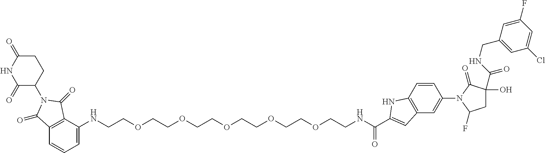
C12=C(C(NCCOCCOCCOCCOCCOCCNC(=O)C3=CC4=C(C=CC(N5C(=O)C(C(NCC6=CC(Cl)=CC(F)=C6)=O)(O)CC5F)=C4)N3)=CC=C1)C(=O)N(C1C(=O)NC(=O)CC1)C2=O
